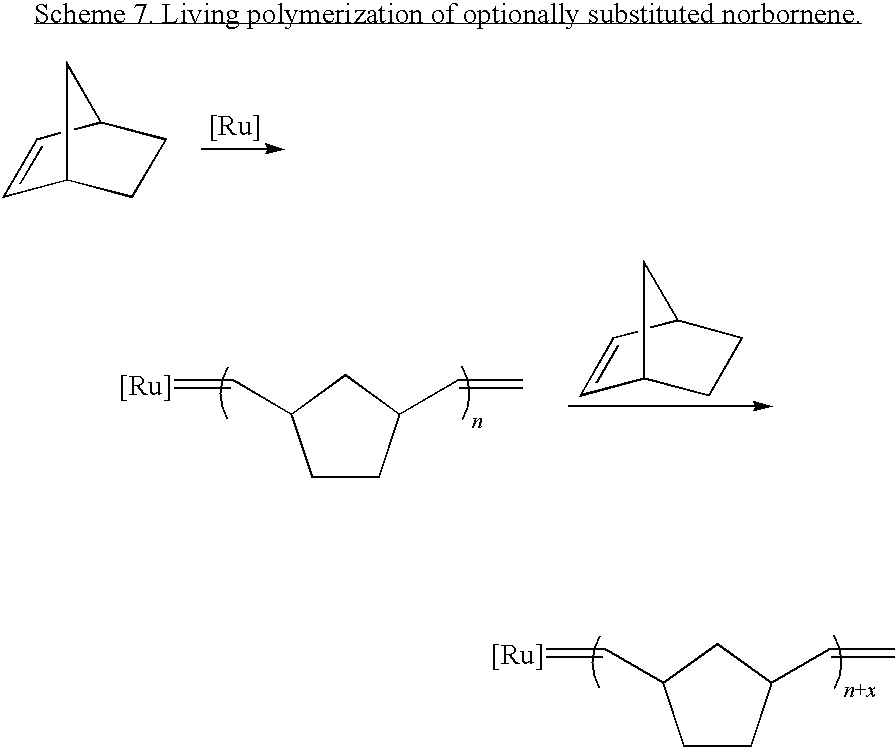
C1=CC2CCC1C2.[Ru].C1CC(C=C)CC1C=[Ru].C1=CC2CCC1C2.C1CC(C=C)CC1C=[Ru]
